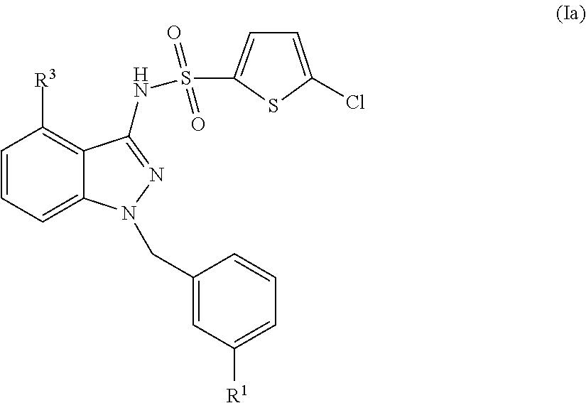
C1=C(Cl)SC(S(NC2=NN(CC3=CC([R1])=CC=C3)C3=CC=CC([R3])=C32)(=O)=O)=C1
